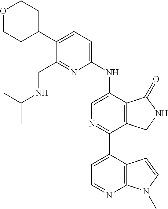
O1CCC(C2=CC=C(NC3=CN=C(C4=CC=NC5=C4C=CN5C)C4=C3C(=O)NC4)N=C2CNC(C)C)CC1
